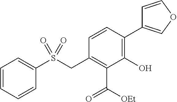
C1=CC=CC(S(CC2=C(C(=O)[OEt])C(O)=C(C3=COC=C3)C=C2)(=O)=O)=C1
